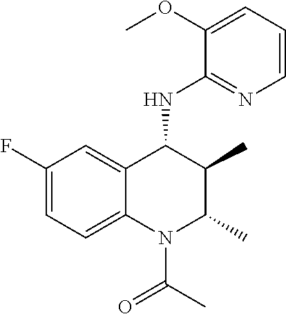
C1(F)=CC=C2C(=C1)C(NC1=NC=CC=C1OC)C(C)C(C)N2C(C)=O
